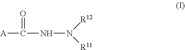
[A]C(NN([R12])[R11])=O
